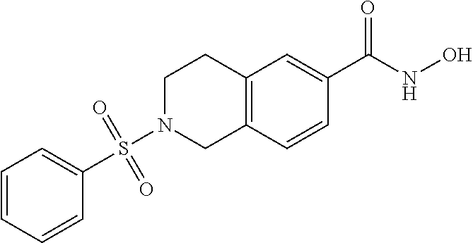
C12=C(C=CC(C(NO)=O)=C1)CN(S(C1=CC=CC=C1)(=O)=O)CC2
